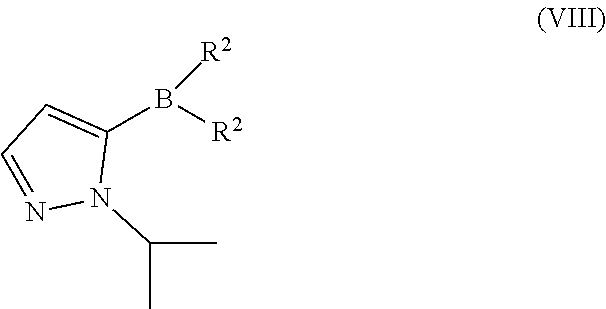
[R2]B([R2])C1=CC=NN1C(C)C
